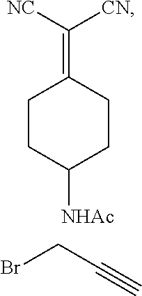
C1(=C([CN])[NC])CCC([NHAc])CC1.BrCC#C
